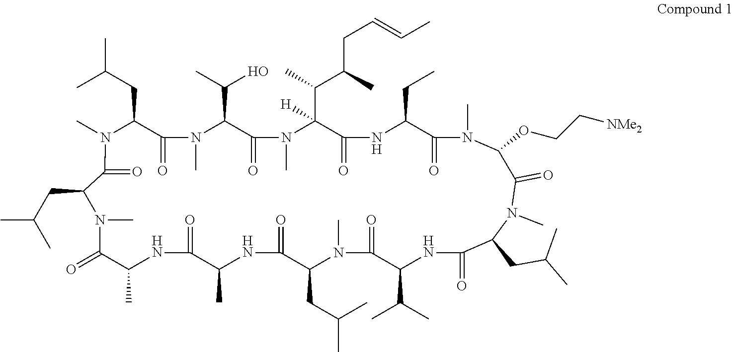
CC(CC1N(C)C(=O)C(CC(C)C)N(C)C(=O)C(C)NC(=O)C(C)NC(=O)C(CC(C)C)N(C)C(=O)C(C(C)C)NC(=O)C(CC(C)C)N(C)C(=O)C(OCC[NMe2])N(C)C(=O)C(CC)NC(=O)C([H])(C(C)C(CC=CC)C)N(C)C(=O)C(C(C)O)N(C)C1=O)C
